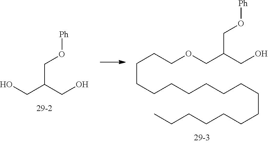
OCC(CO)CO[Ph].C(CCCCCCCCCCCCC)CCCCOCC(CO)CO[Ph]
